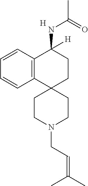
[H].C12=C(C=CC=C1)C(NC(C)=O)([H])CCC21CCN(CC=C(C)C)CC1
